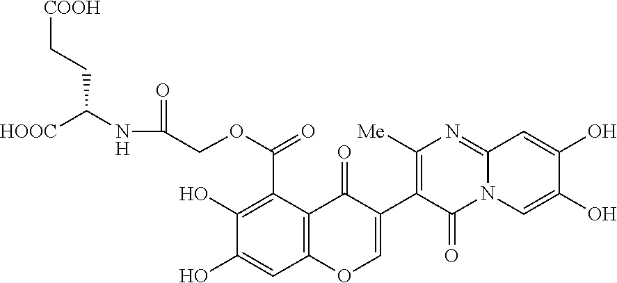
C1(O)=C(C(=O)OCC(NC([HOOC])CC[COOH])=O)C2=C(C=C1O)OC=C(C1=C([Me])N=C3N(C1=O)C=C(O)C(O)=C3)C2=O
